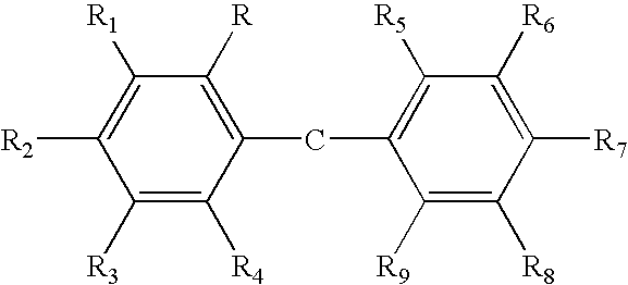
C1([R])=C(CC2=C([R5])C([R6])=C([R7])C([R8])=C2[R9])C([R4])=C([R3])C([R2])=C1[R1]
